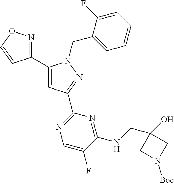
C1(C2=NOC=C2)=CC(C2=NC=C(F)C(NCC3(O)CN([Boc])C3)=N2)=NN1CC1=CC=CC=C1F
